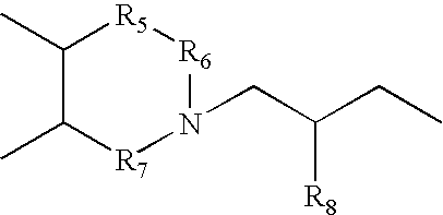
C1(C)C(C)[R7]N(CC(CC)[R8])[R6][R5]1
